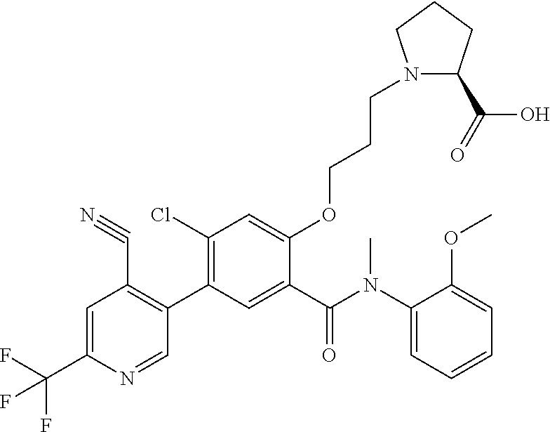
C1=C(C(F)(F)F)N=CC(C2=C(Cl)C=C(OCCCN3C(C(=O)O)CCC3)C(C(N(C3=CC=CC=C3OC)C)=O)=C2)=C1C#N
